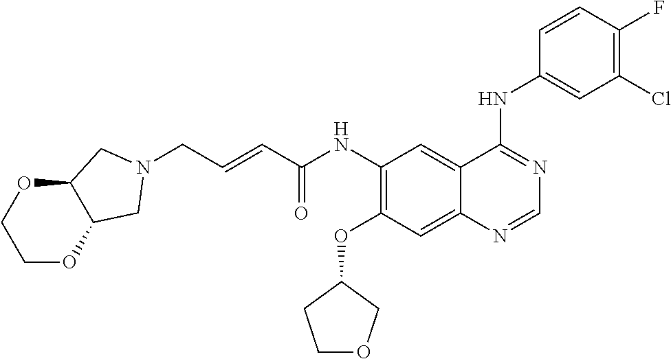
C1OC2C(OC1)CN(CC=CC(NC1=C(OC3CCOC3)C=C3C(=C1)C(NC1=CC(Cl)=C(F)C=C1)=NC=N3)=O)C2
